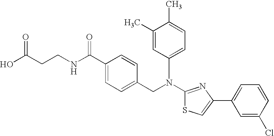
N(C1=NC(C2=CC=CC(Cl)=C2)=CS1)(CC1=CC=C(C(NCCC(O)=O)=O)C=C1)C1=CC=C(C)C(C)=C1
